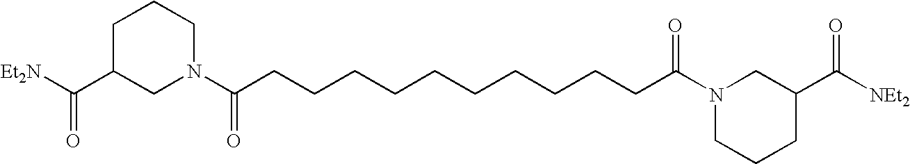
[Et2N]C(C1CN(C(CCCCCCCCCCC(N2CCCC(C([NEt2])=O)C2)=O)=O)CCC1)=O
